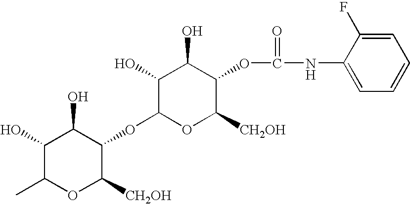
C1(O)C(OC2C(O)C(O)C(C)OC2[CH2OH])OC([CH2OH])C(OC(NC2=CC=CC=C2F)=O)C1O
